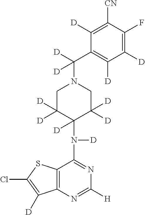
C12=C(N=C([H])N=C1N([D])C1([D])C([D])([D])CN(C([D])(C3=C([D])C([D])=C(F)C([CN])=C3[D])[D])CC1([D])[D])C([D])=C(Cl)S2
